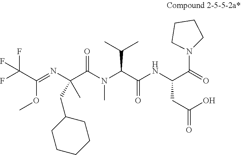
O(C(C(F)(F)F)=NC(C(N(C(C(NC(CC(O)=O)C(=O)N1CCCC1)=O)C(C)C)C)=O)(C)CC1CCCCC1)C
